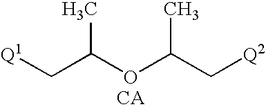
C(C(OC(C[Q2])C)C)[Q1].[CA]
